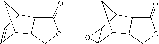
O1C(=O)C2C3C=CC(C3)C2C1.O1C(=O)C2C3C4C(C(C3)C2C1)O4
